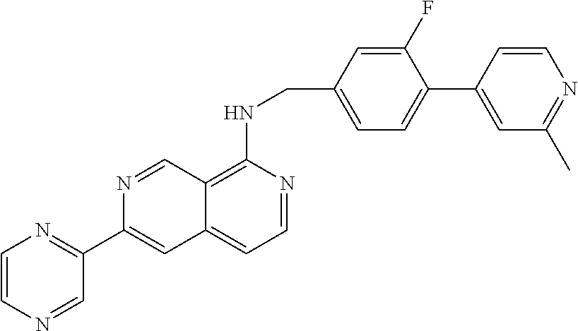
C1(F)=CC(CNC2=C3C(=CC=N2)C=C(C2=NC=CN=C2)N=C3)=CC=C1C1=CC(C)=NC=C1
